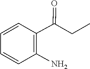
C1=CC=CC(N)=C1C(=O)CC
